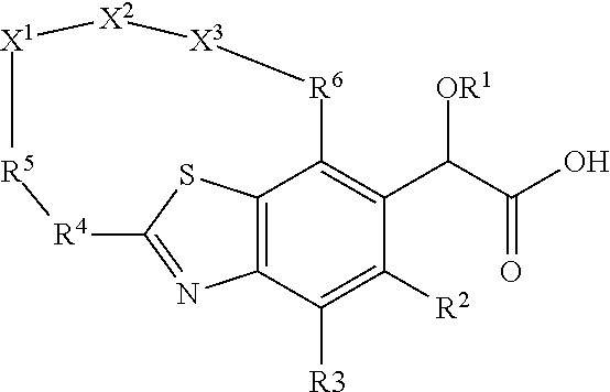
C12=C3SC(=N1)[R4][R5][X1][X2][X3][R6]C3=C(C(C(=O)O)[OR1])C([R2])=C2[R3]
